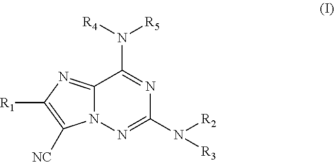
N12C(=NC([R1])=C1[NC])C(N([R4])[R5])=NC(N([R2])[R3])=N2
